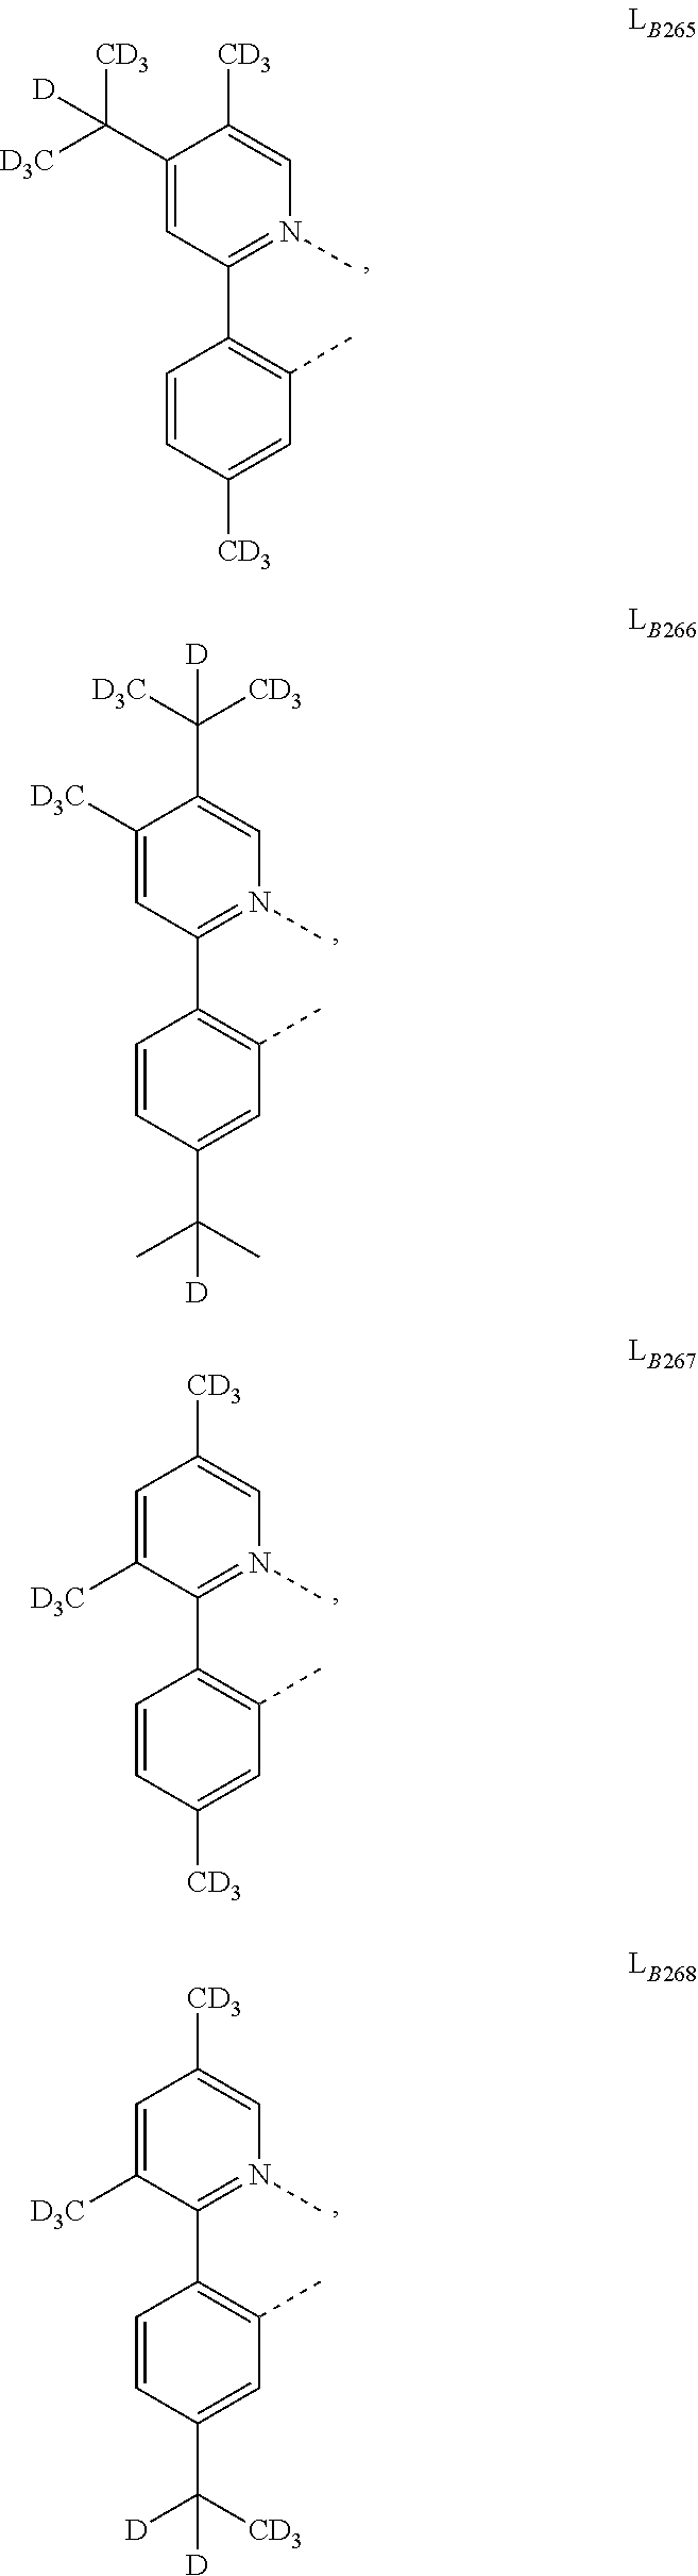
C1(C([D3C])([CD3])[D])=CC(C2=C(C)C=C([CD3])C=C2)=N(C)C=C1[CD3].C1([D3C])=CC(C2=C(C)C=C(C(C)(C)[D])C=C2)=N(C)C=C1C([D3C])([CD3])[D].C1=C([D3C])C(C2=C(C)C=C(C([CD3])([D])[D])C=C2)=N(C)C=C1[CD3].C1=C([D3C])C(C2=C(C)C=C([CD3])C=C2)=N(C)C=C1[CD3]
